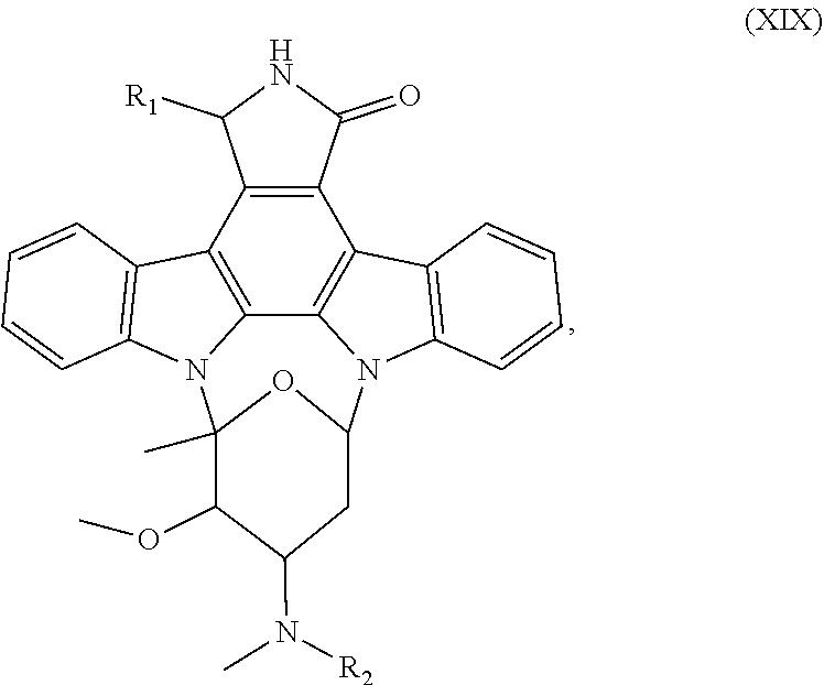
C12=C3C4=C(C5=C1N(C1=C5C=CC=C1)C1OC(C)(N2C2=C3C=CC=C2)C(OC)C(N(C)[R2])C1)C(=O)NC4[R1]
